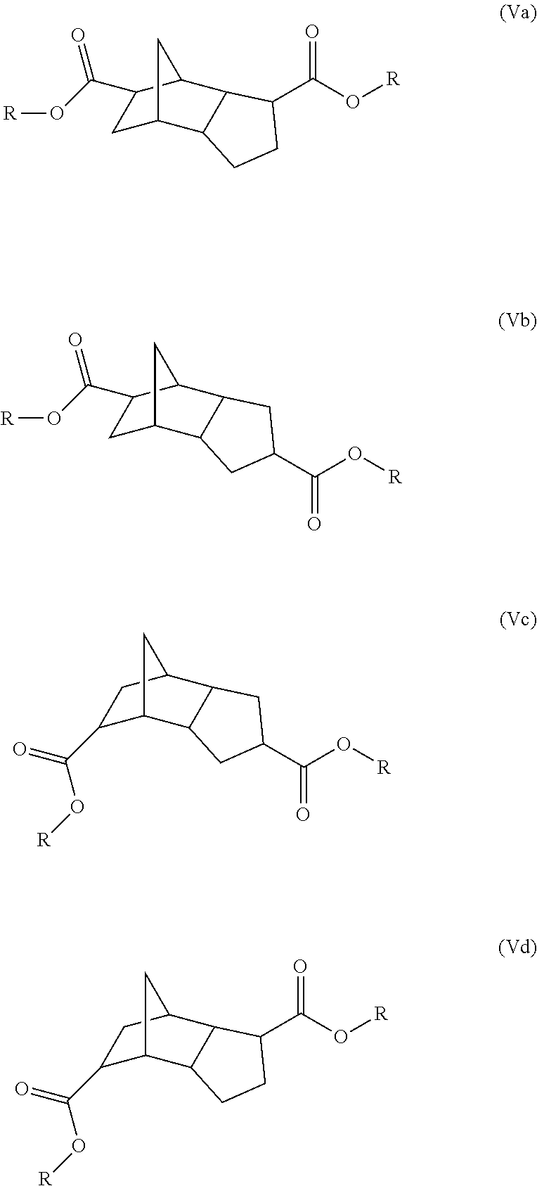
C1C2C3C(C(C1C(O[R])=O)C2)C(C(O[R])=O)CC3.C1C2C3C(C(C1C(O[R])=O)C2)CC(C(O[R])=O)C3.C1(C(=O)O[R])C2C3C(C(C1)C2)CC(C(O[R])=O)C3.C12C3C(C(CC1C(=O)O[R])C2)C(C(O[R])=O)CC3
